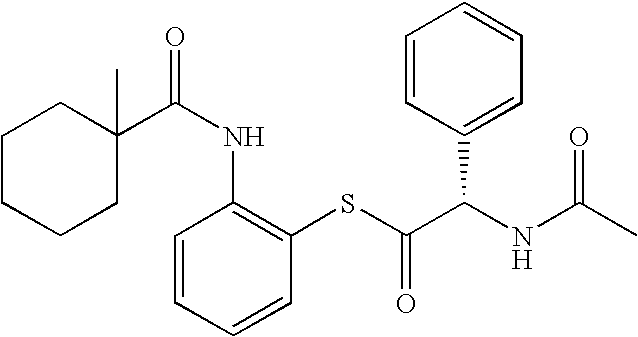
C1CCCC(C)(C(NC2=C(SC(=O)C(NC(C)=O)C3=CC=CC=C3)C=CC=C2)=O)C1
